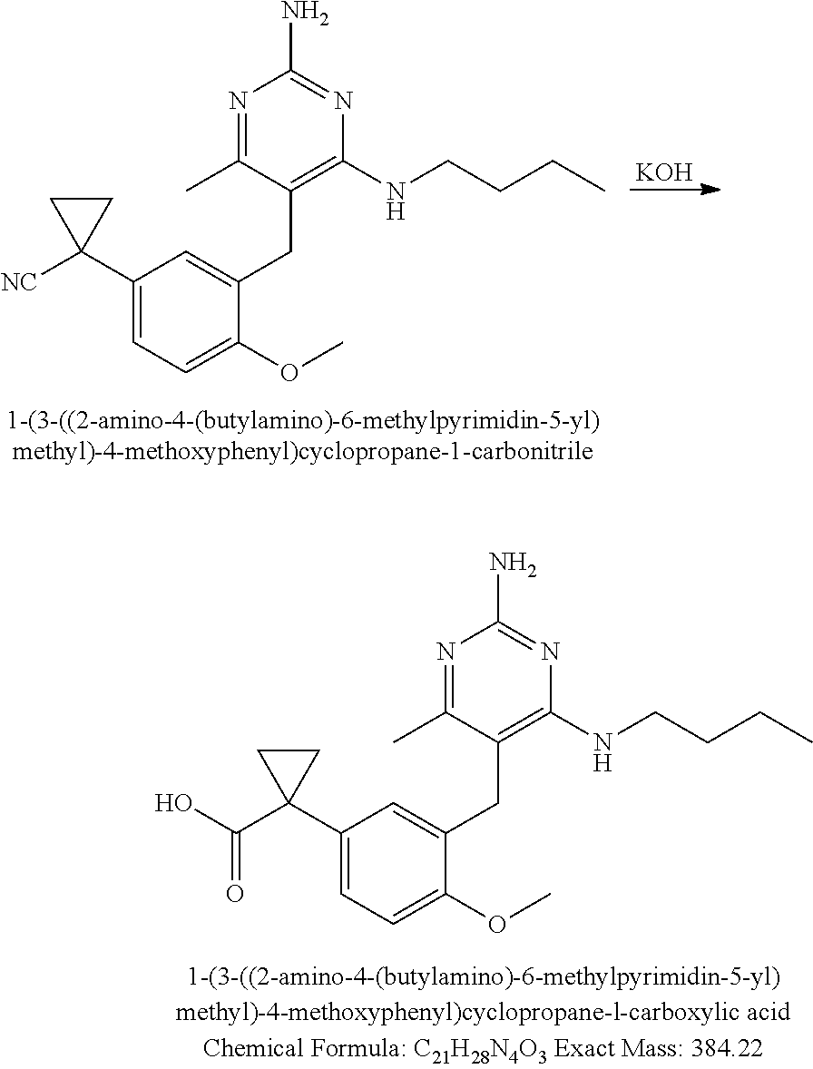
C1(C2([NC])CC2)=CC=C(OC)C(CC2=C(NCCCC)N=C(N)N=C2C)=C1.[KOH].C1(C2(C(O)=O)CC2)=CC=C(OC)C(CC2=C(NCCCC)N=C(N)N=C2C)=C1
